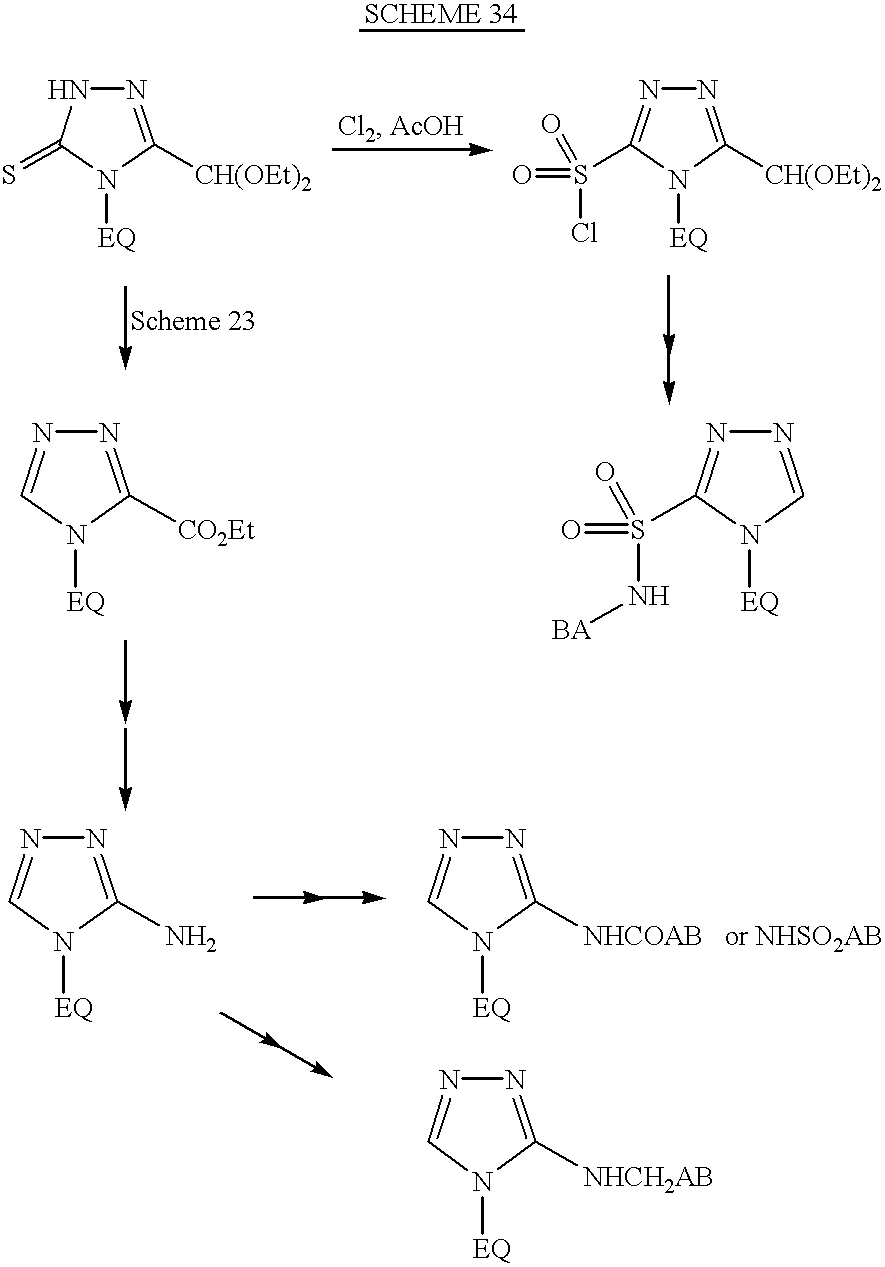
N1=C([CH(OEt)2])N([EQ])C(=S)N1.N1=C([CH(OEt)2])N([EQ])C(S(Cl)(=O)=O)=N1.N1=C([CO2Et])N([EQ])C=N1.N1=CN([EQ])C(S(N[BA])(=O)=O)=N1.N1=C(N)N([EQ])C=N1.N1=C([NHCOAB])N([EQ])C=N1.N1=C([NHCH2AB])N([EQ])C=N1
